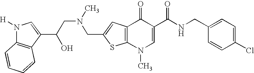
C(C1=CC2=C(S1)N(C)C=C(C(NCC1=CC=C(Cl)C=C1)=O)C2=O)N(CC(O)C1=CN([H])C2=C1C=CC=C2)C
